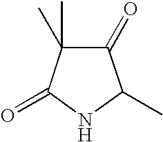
C1(=O)C(C)(C)C(=O)NC1C
